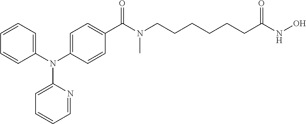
C1=NC(N(C2=CC=CC=C2)C2=CC=C(C(N(CCCCCCC(NO)=O)C)=O)C=C2)=CC=C1
